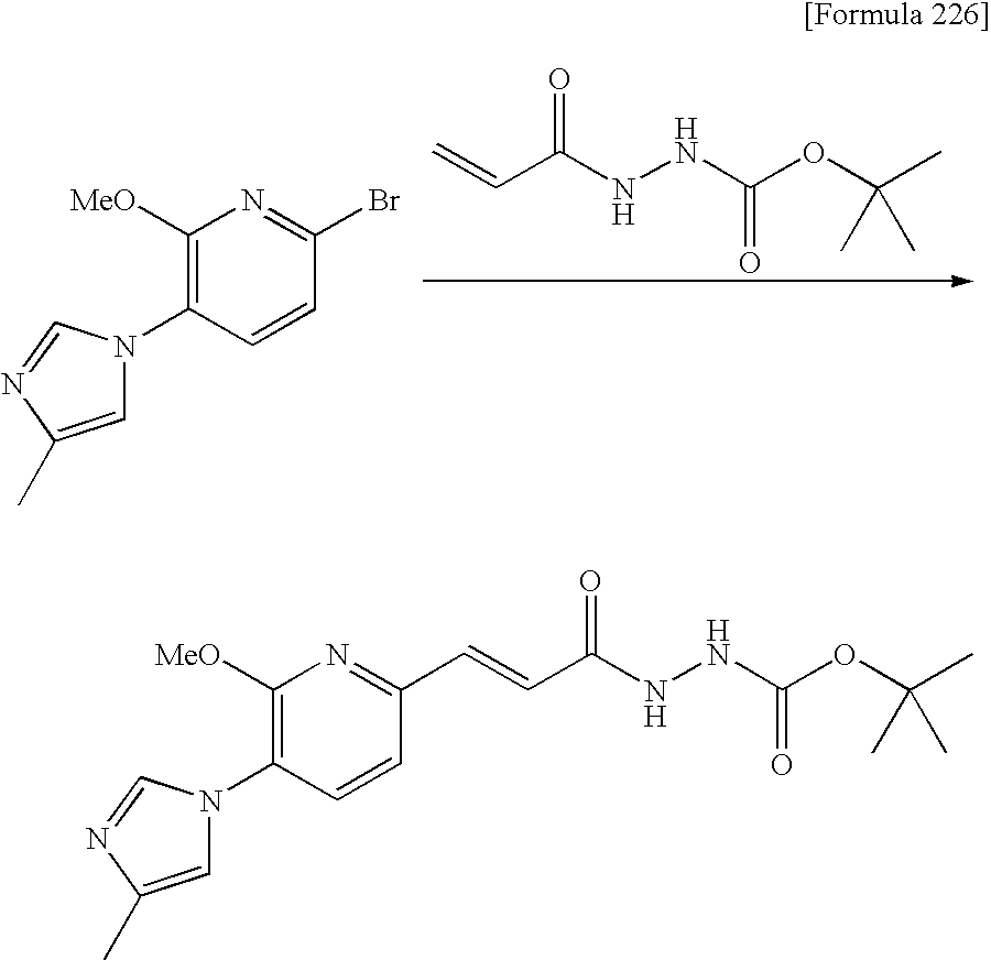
C1=C(C)N=CN1C1=C([MeO])N=C(Br)C=C1.C=CC(NNC(OC(C)(C)C)=O)=O.C1=C(C)N=CN1C1=C([MeO])N=C(C=CC(NNC(OC(C)(C)C)=O)=O)C=C1
